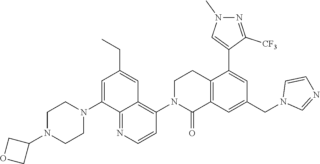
C12=C(C=C(CN3C=NC=C3)C=C1C1=CN(C)N=C1[CF3])C(=O)N(C1=C3C(=NC=C1)C(N1CCN(C4COC4)CC1)=CC(CC)=C3)CC2
